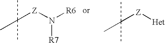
C([Z]N([R6])[R7])(C)(C)C.C([Z][Het])(C)(C)C
